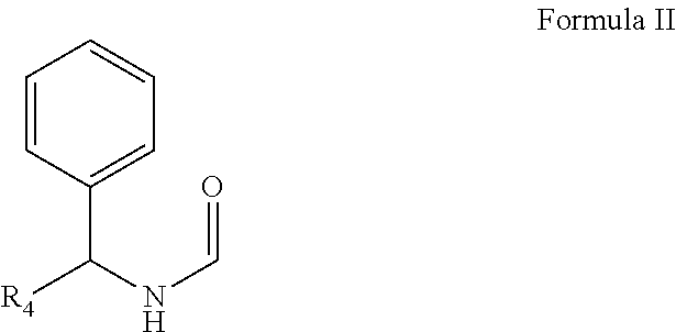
C1=CC(C([R4])NC=O)=CC=C1
